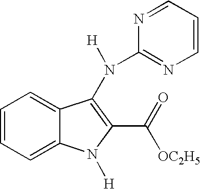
C1=CC=C2C(=C1)N([H])C(C([OC2H5])=O)=C2N(C1=NC=CC=N1)[H]
